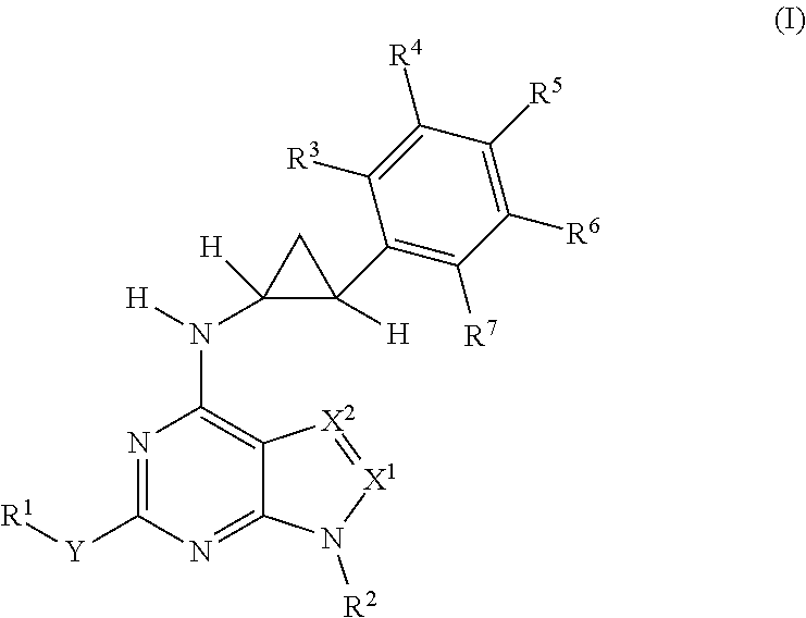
N1=C([Y][R1])N=C2C(=C1N([H])C1([H])C(C3=C([R7])C([R6])=C([R5])C([R4])=C3[R3])([H])C1)[X2]=[X1]N2[R2]
